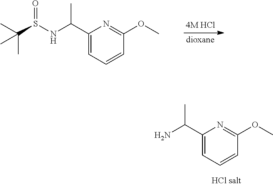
C1(C(NS(C(C)(C)C)=O)C)=CC=CC(OC)=N1.C1(C(N)C)=CC=CC(OC)=N1
